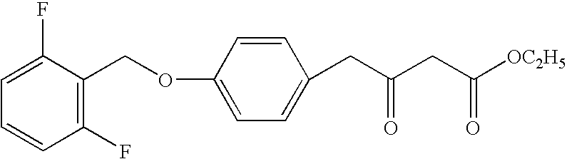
C1(F)=C(COC2=CC=C(CC(CC([OC2H5])=O)=O)C=C2)C(F)=CC=C1
